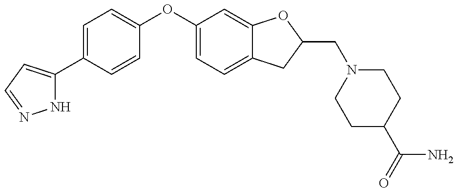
N1C(C2=CC=C(OC3=CC=C4C(=C3)OC(CN3CCC(C(N)=O)CC3)C4)C=C2)=CC=N1
